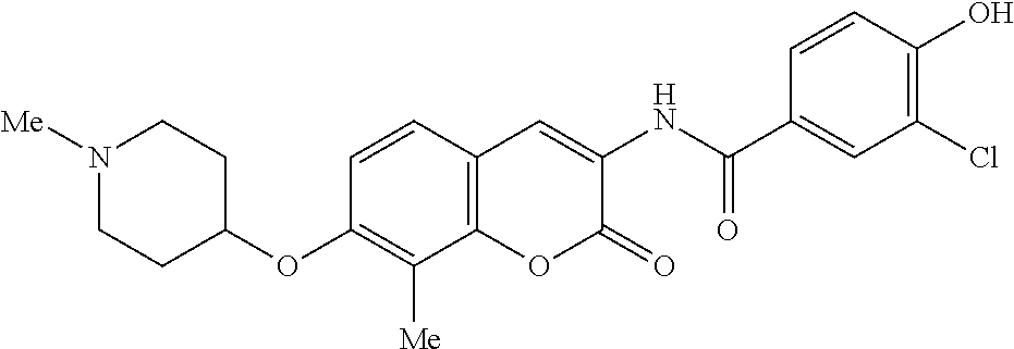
N1([Me])CCC(OC2=C([Me])C3=C(C=C2)C=C(NC(C2=CC(Cl)=C(O)C=C2)=O)C(=O)O3)CC1
